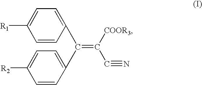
C1=CC(C(C2=CC=C([R2])C=C2)=C([COOR3])C#N)=CC=C1[R1]
